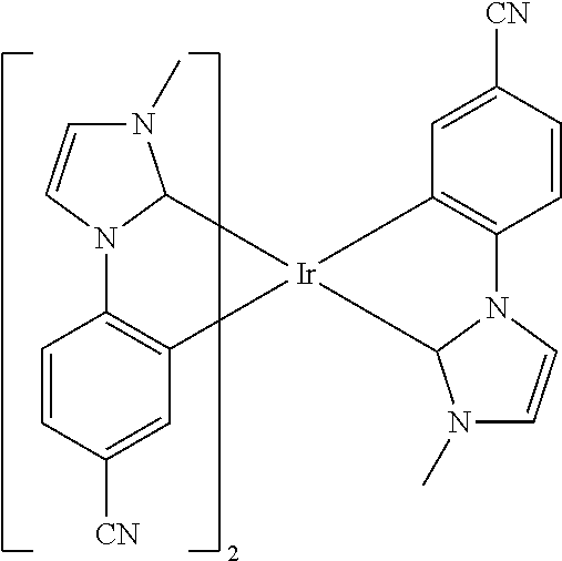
C1=CC([CN])=CC2=C1N1C=CN(C)C1[Ir]21C2=C(C=CC([CN])=C2)N2C=CN(C)C21
